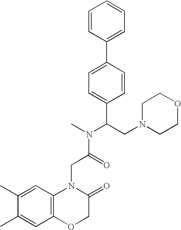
C1=C(C)C(C)=CC2=C1N(CC(N(C)C(C1=CC=C(C3=CC=CC=C3)C=C1)CN1CCOCC1)=O)C(=O)CO2
